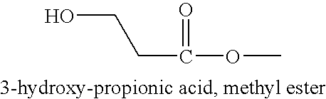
OCCC(OC)=O
